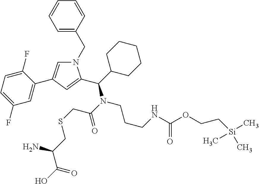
N1(CC2=CC=CC=C2)C=C(C2=CC(F)=CC=C2F)C=C1C(C1CCCCC1)N(CCCNC(OCC[Si](C)(C)C)=O)C(CSCC(C(O)=O)N)=O
